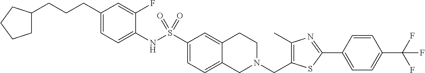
C1(CCCC2CCCC2)=CC=C(NS(C2=CC=C3C(=C2)CCN(CC2=C(C)N=C(C4=CC=C(C(F)(F)F)C=C4)S2)C3)(=O)=O)C(F)=C1
